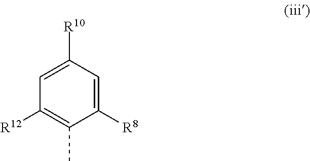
C1=C([R10])C=C([R8])C(C)=C1[R12]
